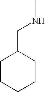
C1CCCCC1CNC
